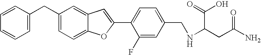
C1=CC(CC2=CC=C3C(=C2)C=C(C2=CC=C(CNC(CC(N)=O)C(=O)O)C=C2F)O3)=CC=C1
